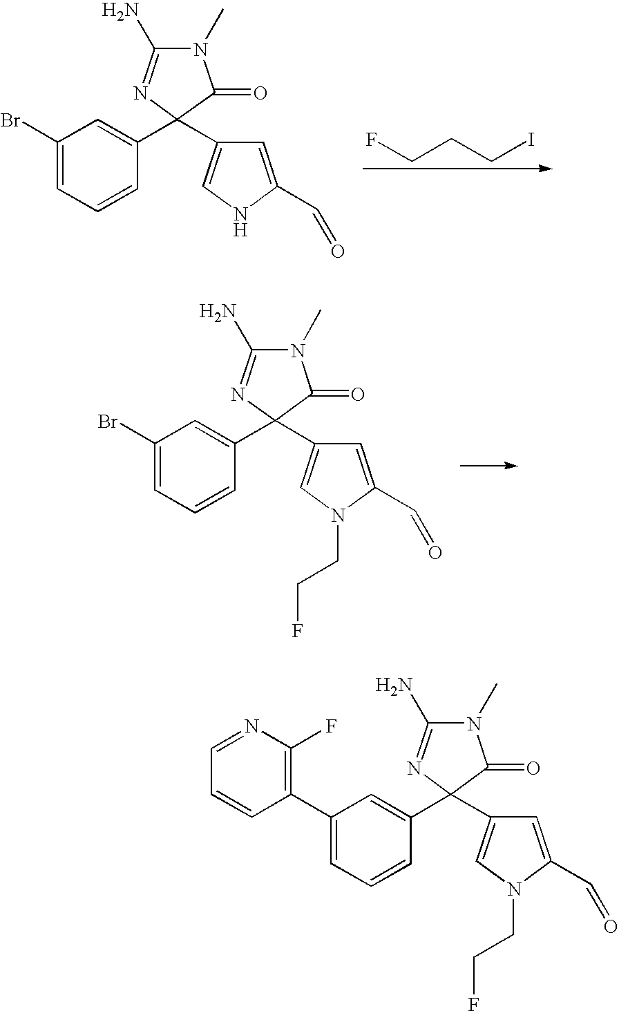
FCCCI.BrC1=CC=CC(C2(C3=CNC(C=O)=C3)N=C(N)N(C)C2=O)=C1.BrC1=CC=CC(C2(C3=CN(CCF)C(C=O)=C3)N=C(N)N(C)C2=O)=C1.C1(C2=CC=CC(C3(C4=CN(CCF)C(C=O)=C4)N=C(N)N(C)C3=O)=C2)=C(F)N=CC=C1
